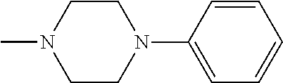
C1=CC(N2CCN(C)CC2)=CC=C1
